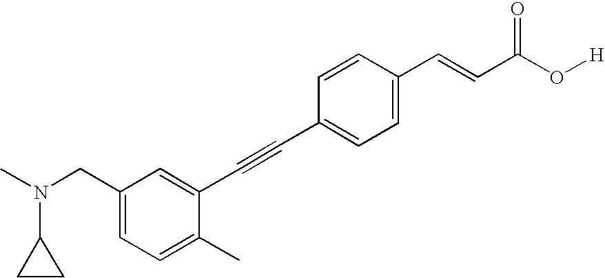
C1=C(C=CC(O[H])=O)C=CC(C#CC2=CC(CN(C)C3CC3)=CC=C2C)=C1
